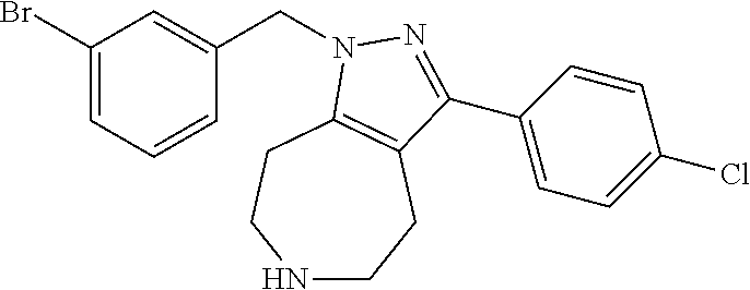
N1CCC2=C(CC1)N(CC1=CC(Br)=CC=C1)N=C2C1=CC=C(Cl)C=C1
